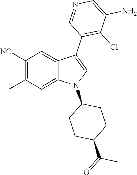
C1([NC])=C(C)C=C2C(=C1)C(C1=C(Cl)C(N)=CN=C1)=CN2C1CCC(C(=O)C)CC1
